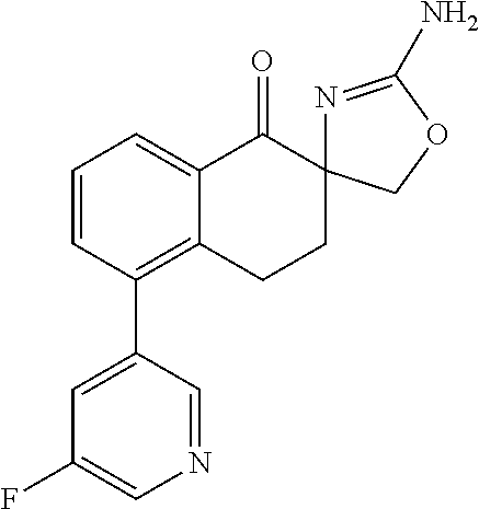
C1=CC(C2=CC(F)=CN=C2)=C2C(=C1)C(=O)C1(CC2)N=C(N)OC1
